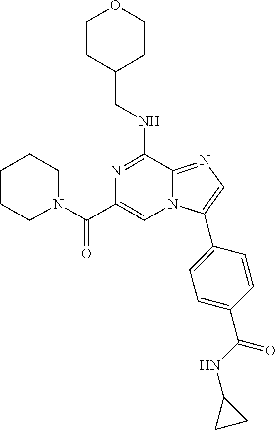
N1=C(NCC2CCOCC2)C2=NC=C(C3=CC=C(C(NC4CC4)=O)C=C3)N2C=C1C(N1CCCCC1)=O
